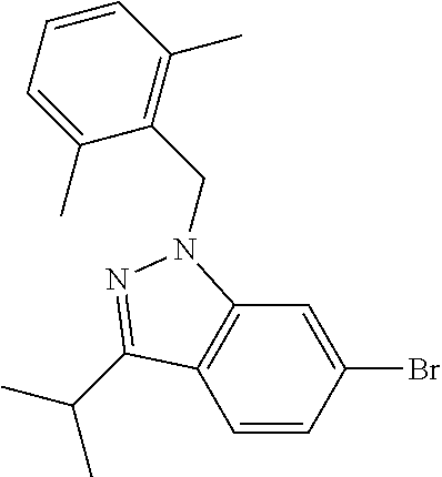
C1=CC(Br)=CC2=C1C(C(C)C)=NN2CC1=C(C)C=CC=C1C
